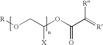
[R]OCC(OC(C(=[R])[R])=O)[X]
